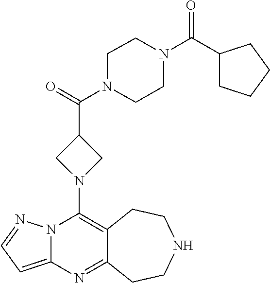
C12=C(N3CC(C(=O)N4CCN(C(=O)C5CCCC5)CC4)C3)N3C(=CC=N3)N=C1CCNCC2
